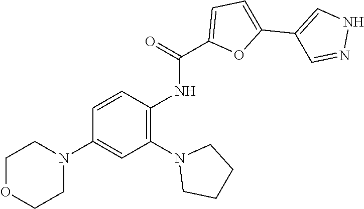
C1=CC(N2CCOCC2)=CC(N2CCCC2)=C1NC(=O)C1=CC=C(C2=CNN=C2)O1
